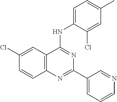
C12=C(C=C(Cl)C=C1)C(NC1=CC=C(C)C=C1Cl)=NC(C1=CC=CN=C1)=N2
